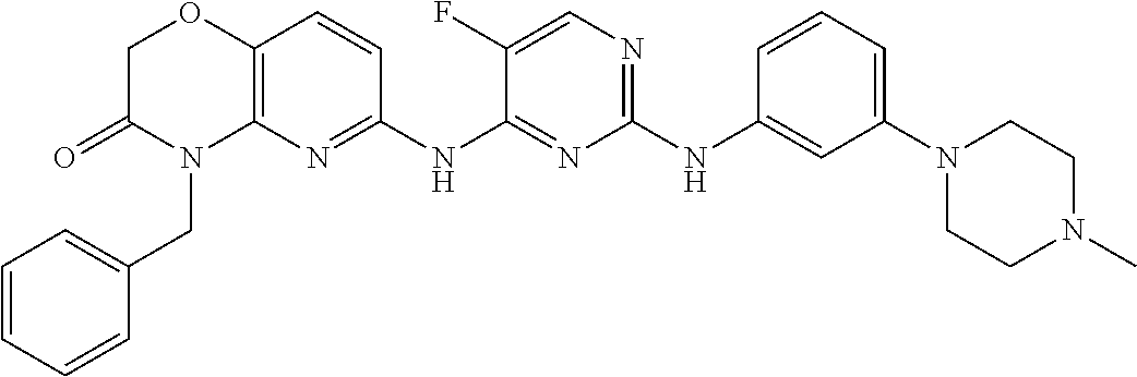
C1(NC2=CC(N3CCN(C)CC3)=CC=C2)=NC=C(F)C(NC2=NC3=C(C=C2)OCC(=O)N3CC2=CC=CC=C2)=N1
